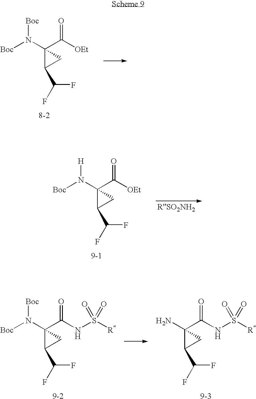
[H]N(C1(C(=O)[OEt])C(C(F)F)C1)[Boc].[9-1].[RSO2NH2].[Boc]N(C1(C(=O)[OEt])C(C(F)F)C1)[Boc].[8-2].[9-3].NC1(C(=O)NS([R])(=O)=O)C(C(F)F)C1.[Boc]N(C1(C(=O)NS([R])(=O)=O)C(C(F)F)C1)[Boc].[9-2]
